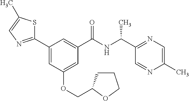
C1(C2=NC=C(C)S2)=CC(OCC2CCCO2)=CC(C(NC(C2=NC=C(C)N=C2)C)=O)=C1
